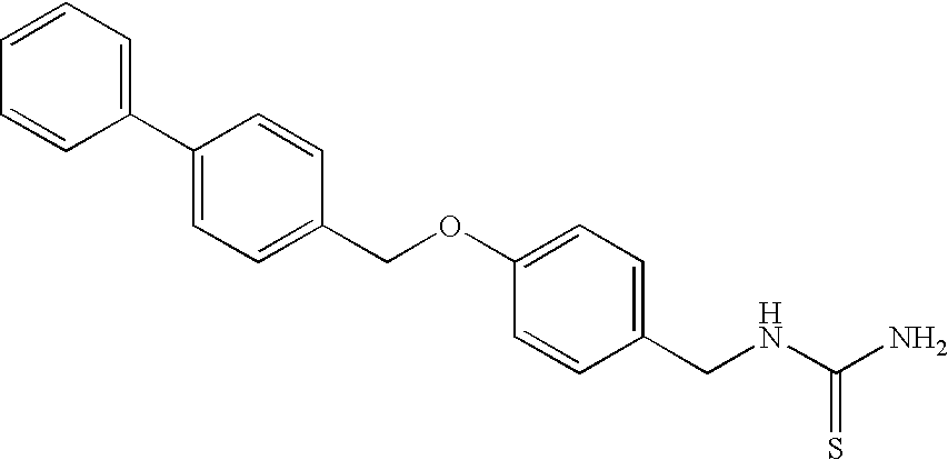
C1=CC=CC(C2=CC=C(COC3=CC=C(CNC(N)=S)C=C3)C=C2)=C1
